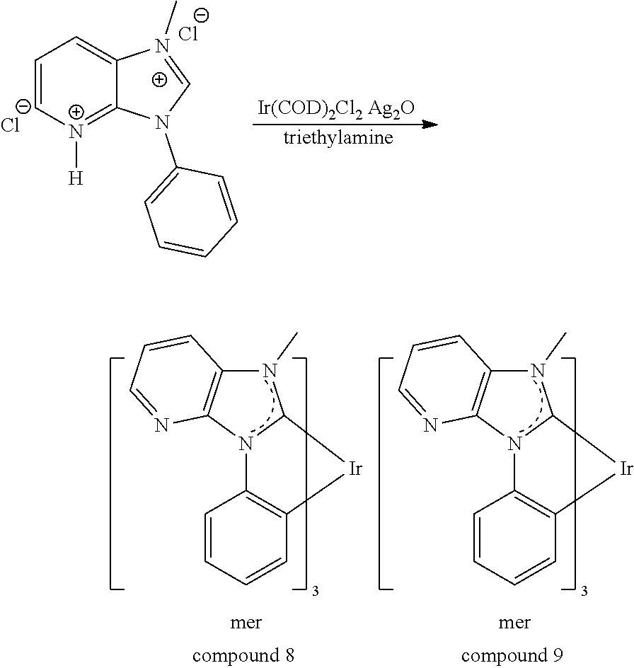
C1=CC=CC2=C1N1C([Ir]2)N(C)C2=C1N=CC=C2.C1=CC=CC2=C1N1C([Ir]2)N(C)C2=C1N=CC=C2.C1=C[N+]([H])=C2C(=C1)N(C)=CN2C1=CC=CC=C1.[Cl-].[Cl-].[Ir(COD)2Cl2 Ag2O].[triethylamine]
